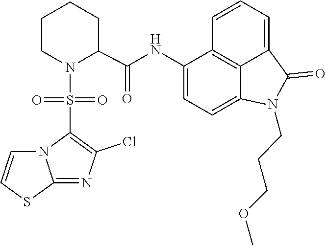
C1=C2C(=O)N(CCCOC)C3=CC=C(NC(C4CCCCN4S(=O)(C4=C(Cl)N=C5N4C=CS5)=O)=O)C(=C23)C=C1
